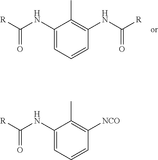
C1(NC([R])=O)=CC=CC(NC([R])=O)=C1C.C1(NC([R])=O)=CC=CC([NCO])=C1C
